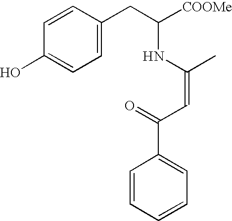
C1=CC(O)=CC=C1CC([COOMe])NC(C)=CC(=O)C1=CC=CC=C1
